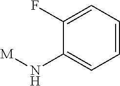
C1(F)=CC=CC=C1N[M]
